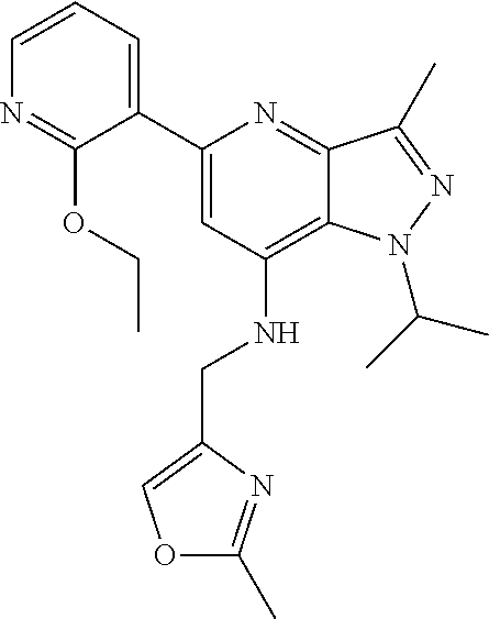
C1=CC=C(C2=CC(NCC3=COC(C)=N3)=C3C(=N2)C(C)=NN3C(C)C)C(OCC)=N1
